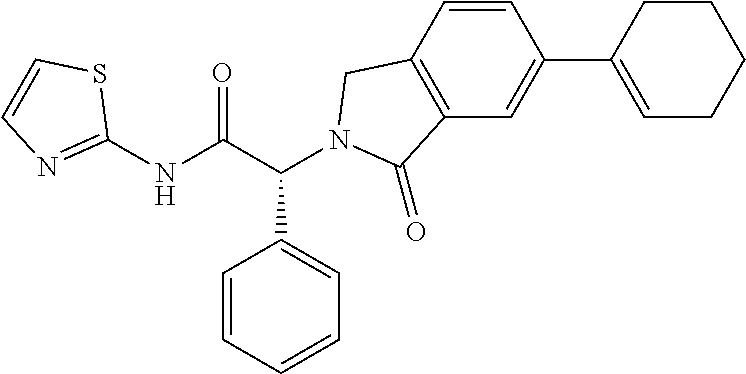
C1(NC(C(C2=CC=CC=C2)N2CC3=C(C=C(C4=CCCCC4)C=C3)C2=O)=O)=NC=CS1
